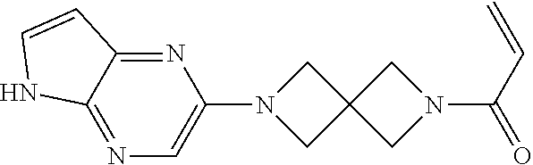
N1=C2C(=NC(N3CC4(C3)CN(C(C=C)=O)C4)=C1)C=CN2
